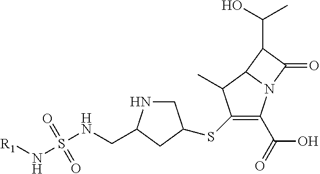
C1NC(CNS(N[R1])(=O)=O)CC1SC1=C(C(=O)O)N2C(C1C)C(C(O)C)C2=O
